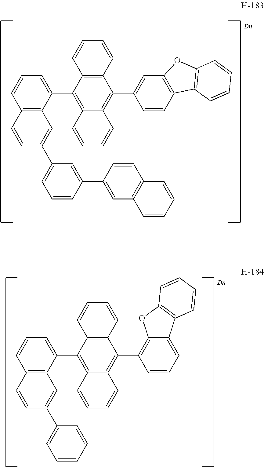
C12=C(C(C3=C4C(=C(C5=CC6=C(C=C5)C5=C(O6)C=CC=C5)C5=C3C=CC=C5)C=CC=C4)=CC=C1)C=C(C1=CC=CC(C3=CC4=C(C=C3)C=CC=C4)=C1)C=C2.C12=C(C(C3=C4C(=C(C5=C6C(=CC=C5)C5=C(O6)C=CC=C5)C5=C3C=CC=C5)C=CC=C4)=CC=C1)C=C(C1=CC=CC=C1)C=C2
